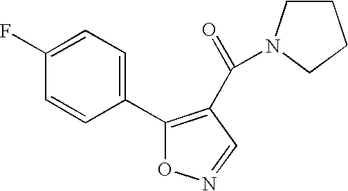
C1(C2=CC=C(F)C=C2)=C(C(=O)N2CCCC2)C=NO1
